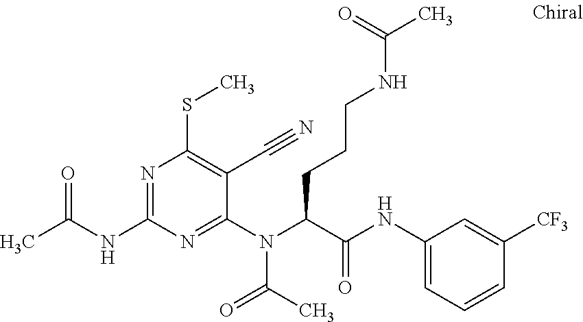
C1(N(C(C(NC2=CC=CC([CF3])=C2)=O)CCCNC(C)=O)C(C)=O)=NC(NC(=O)C)=NC(SC)=C1C#N
